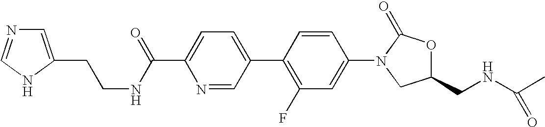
C1=C(C(=O)NCCC2=CN=CN2)N=CC(C2=C(F)C=C(N3CC(CNC(=O)C)OC3=O)C=C2)=C1
